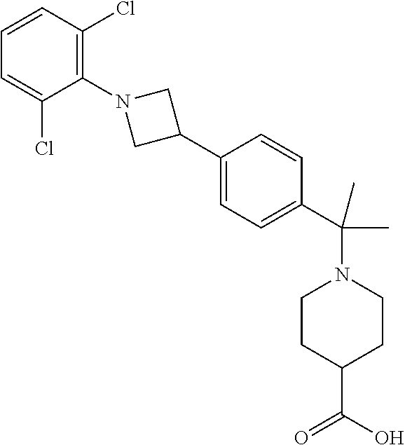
C1=CC(Cl)=C(N2CC(C3=CC=C(C(N4CCC(C(O)=O)CC4)(C)C)C=C3)C2)C(Cl)=C1
